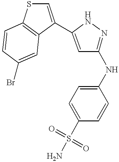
C1(NC2=NNC(C3=CSC4=C3C=C(Br)C=C4)=C2)=CC=C(S(=O)(=O)N)C=C1
